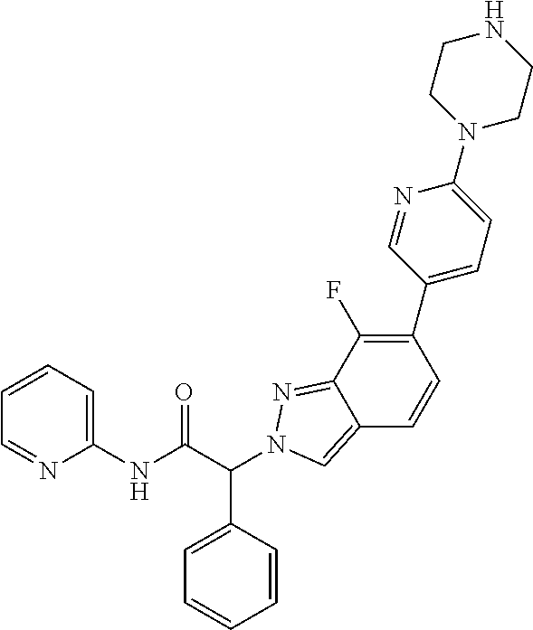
C(C(NC1=CC=CC=N1)=O)(C1=CC=CC=C1)N1N=C2C(=C1)C=CC(C1=CC=C(N3CCNCC3)N=C1)=C2F
